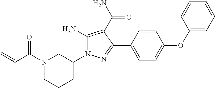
C1(OC2=CC=C(C3=NN(C4CN(C(C=C)=O)CCC4)C(N)=C3C(N)=O)C=C2)=CC=CC=C1
